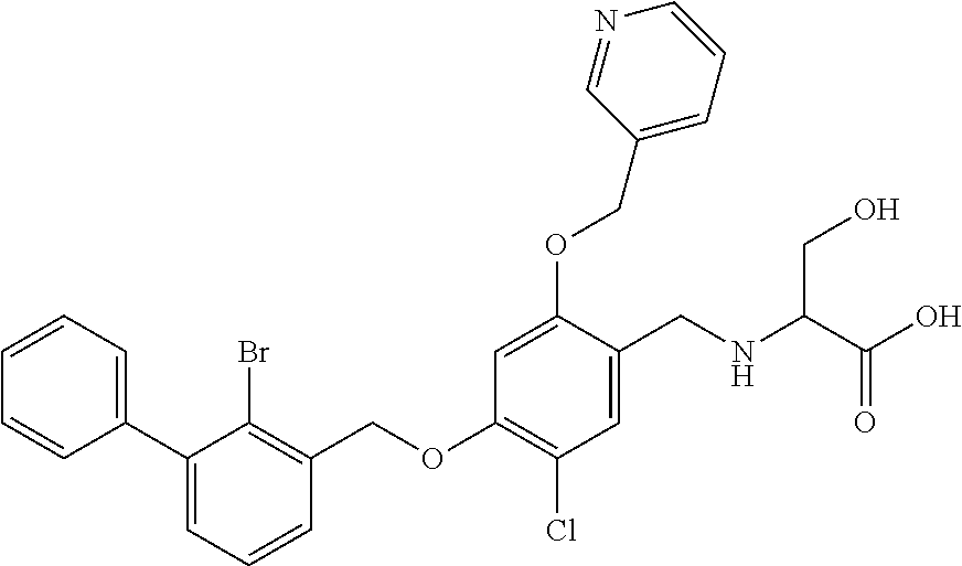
C1=CC(C2=CC=CC(COC3=C(Cl)C=C(CNC(CO)C(=O)O)C(OCC4=CC=CN=C4)=C3)=C2Br)=CC=C1
